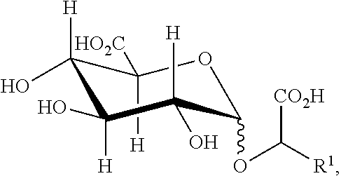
[H]C1([HO2C])OC(OC([R1])[CO2H])C([H])(O)C(O)([H])C1([H])O
